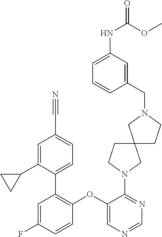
C1(OC2=C(C3=CC=C(C#N)C=C3C3CC3)C=C(F)C=C2)=CN=CN=C1N1CCC2(CCN(CC3=CC(NC(OC)=O)=CC=C3)C2)C1
